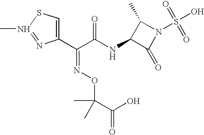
C1(C(C(NC2C(=O)N(S(O)(=O)=O)C2C)=O)=NOC(C(=O)O)(C)C)=CSN(C)=N1
